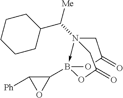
N12(C(C3CCCCC3)[Me])->B(C3C([Ph])O3)(OC(=O)C1)OC(=O)C2
